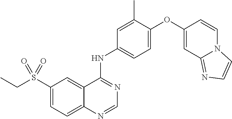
C12=CC=C(S(CC)(=O)=O)C=C1C(NC1=CC=C(OC3=CC4=NC=CN4C=C3)C(C)=C1)=NC=N2
